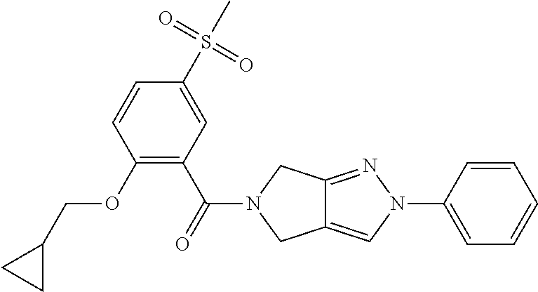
C1=CC=CC(N2C=C3C(=N2)CN(C(=O)C2=C(OCC4CC4)C=CC(S(C)(=O)=O)=C2)C3)=C1
